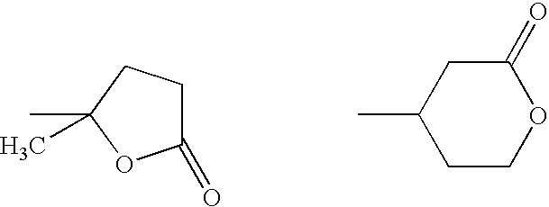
C1(=O)CCC(C)(C)O1.CC1CCOC(=O)C1
